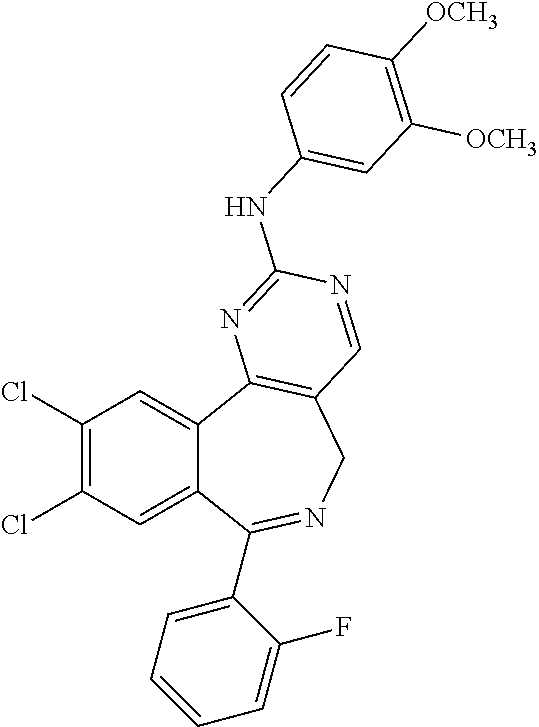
C1(Cl)=C(Cl)C=C2C(=C1)C1=C(CN=C2C2=CC=CC=C2F)C=NC(NC2=CC([OCH3])=C([OCH3])C=C2)=N1
